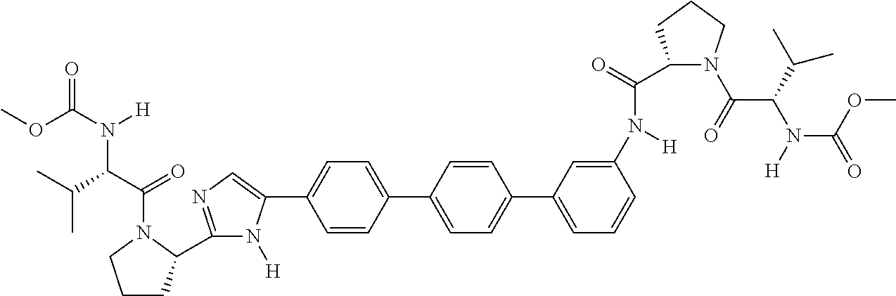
C1=CC(C2=CC=C(C3=CC=CC(N([H])C(C4N(C(C(N(C(=O)OC)[H])C(C)C)=O)CCC4)=O)=C3)C=C2)=CC=C1C1=CN=C(C2CCCN2C(=O)C(N([H])C(=O)OC)C(C)C)N1[H]
